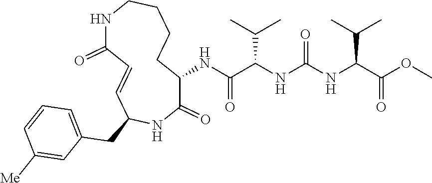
C1(NC(C(NC(NC(C(OC)=O)C(C)C)=O)C(C)C)=O)C(=O)NC(CC2=CC=CC([Me])=C2)C=CC(=O)NCCCC1
